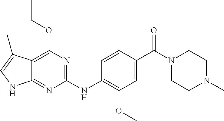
C1(NC2=C(OC)C=C(C(N3CCN(C)CC3)=O)C=C2)=NC(OCC)=C2C(=N1)NC=C2C
